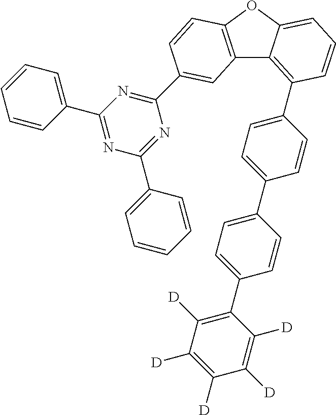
C12=C(OC3=CC=CC(C4=CC=C(C5=CC=C(C6=C([D])C([D])=C([D])C([D])=C6[D])C=C5)C=C4)=C13)C=CC(C1=NC(C3=CC=CC=C3)=NC(C3=CC=CC=C3)=N1)=C2
